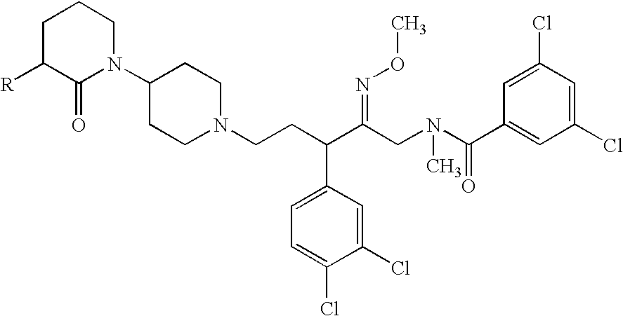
C1C([R])C(=O)N(C2CCN(CCC(C(CN(C(C3=CC(Cl)=CC(Cl)=C3)=O)C)=NOC)C3=CC=C(Cl)C(Cl)=C3)CC2)CC1
